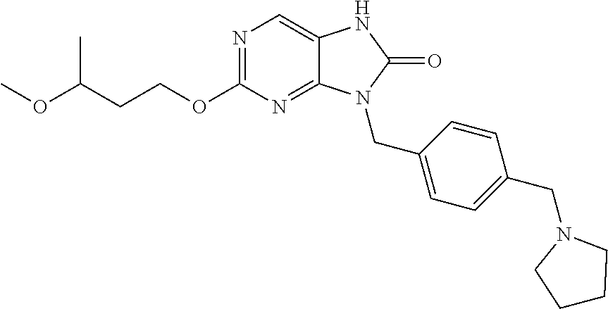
N1=C(OCCC(OC)C)N=C2C(=C1)NC(=O)N2CC1=CC=C(CN2CCCC2)C=C1
